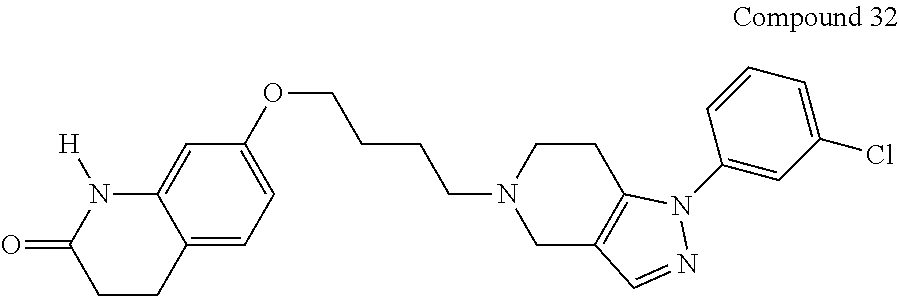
C1CC2=CC=C(OCCCCN3CC4=C(CC3)N(C3=CC(Cl)=CC=C3)N=C4)C=C2N([H])C1=O
